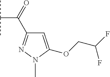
C1=C(OCC(F)F)N(C)N=C1C(C(C)C)=O
